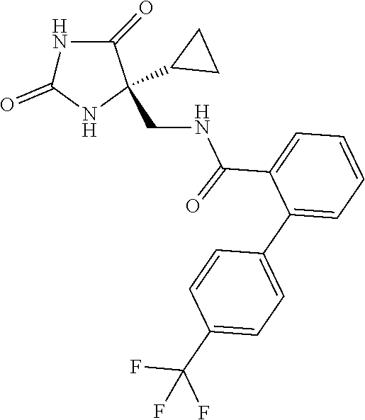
C1(=O)NC(CNC(C2=CC=CC=C2C2=CC=C(C(F)(F)F)C=C2)=O)(C2CC2)C(=O)N1
